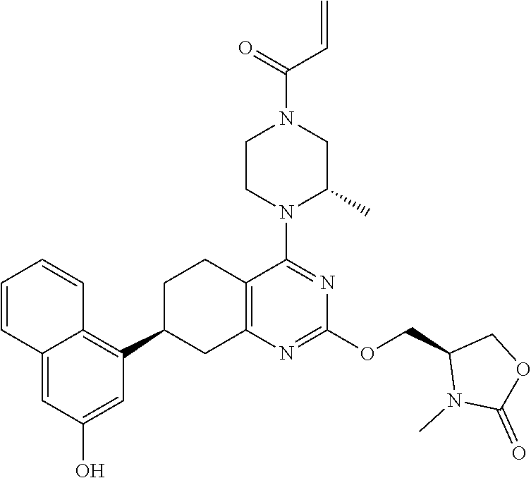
C(C1N(C)C(=O)OC1)OC1=NC2=C(C(N3CCN(C(C=C)=O)CC3C)=N1)CCC(C1=C3C=CC=CC3=CC(O)=C1)C2
